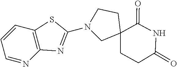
N1(C2=NC3=C(C=CC=N3)S2)CC2(CCC(=O)NC2=O)CC1
